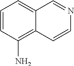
C1=CC(N)=C2C(=C1)C=NC=C2
